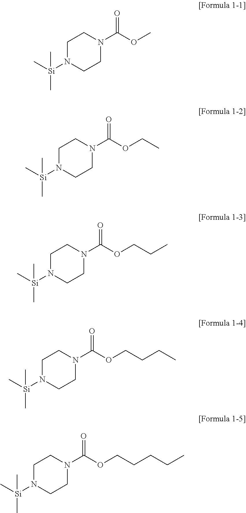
C1N([Si](C)(C)C)CCN(C(OC)=O)C1.C1N([Si](C)(C)C)CCN(C(OCC)=O)C1.C1N([Si](C)(C)C)CCN(C(OCCC)=O)C1.C1N([Si](C)(C)C)CCN(C(OCCCC)=O)C1.C1N([Si](C)(C)C)CCN(C(OCCCCC)=O)C1
